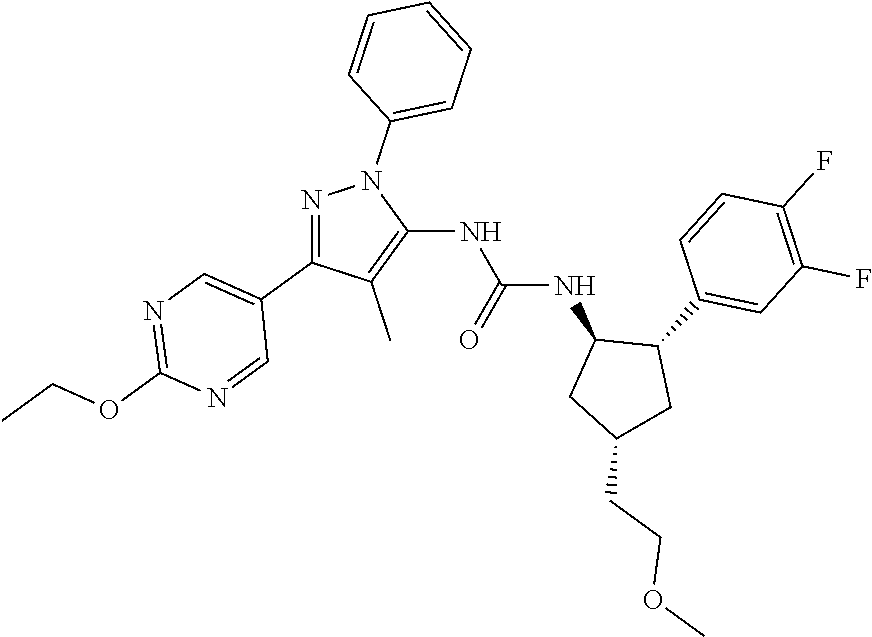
N1=C(C2=CN=C(OCC)N=C2)C(C)=C(NC(NC2CC(CCOC)CC2C2=CC(F)=C(F)C=C2)=O)N1C1=CC=CC=C1
